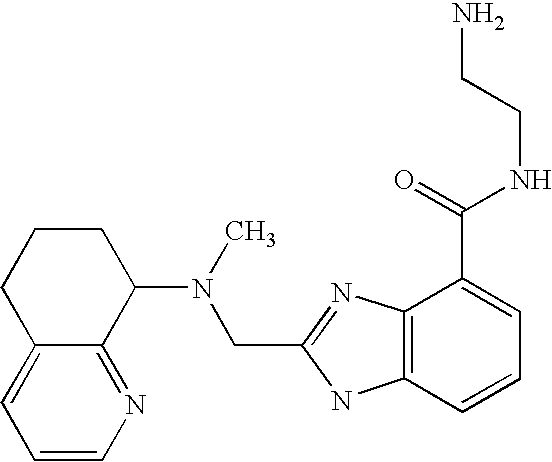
C12=CC=CN=C1C(N(C)CC1=NC3=C(N1)C=CC=C3C(=O)NCCN)CCC2
